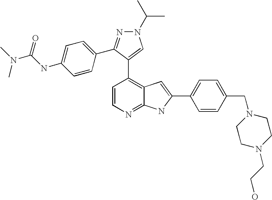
C1=CN=C2C(=C1C1=CN(C(C)C)N=C1C1=CC=C(NC(N(C)C)=O)C=C1)C=C(C1=CC=C(CN3CCN(CCO)CC3)C=C1)N2
